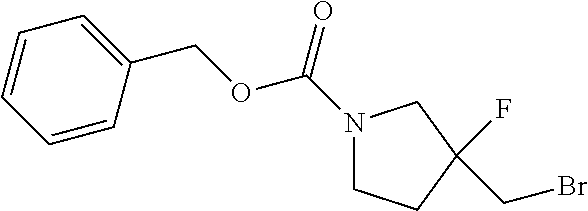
N1(C(=O)OCC2=CC=CC=C2)CCC(CBr)(F)C1
